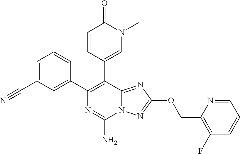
C1=C(C#N)C=C(C2=C(C3=CN(C)C(=O)C=C3)C3=NC(OCC4=C(F)C=CC=N4)=NN3C(N)=N2)C=C1
